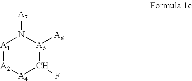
[A1]1[A2][A4]C(F)[A6]([A8])N1[A7]
